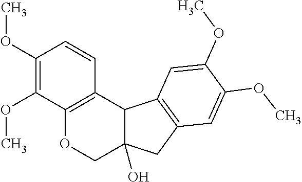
C12C(O)(COC3=C1C=CC(OC)=C3OC)CC1=C2C=C(OC)C(OC)=C1
